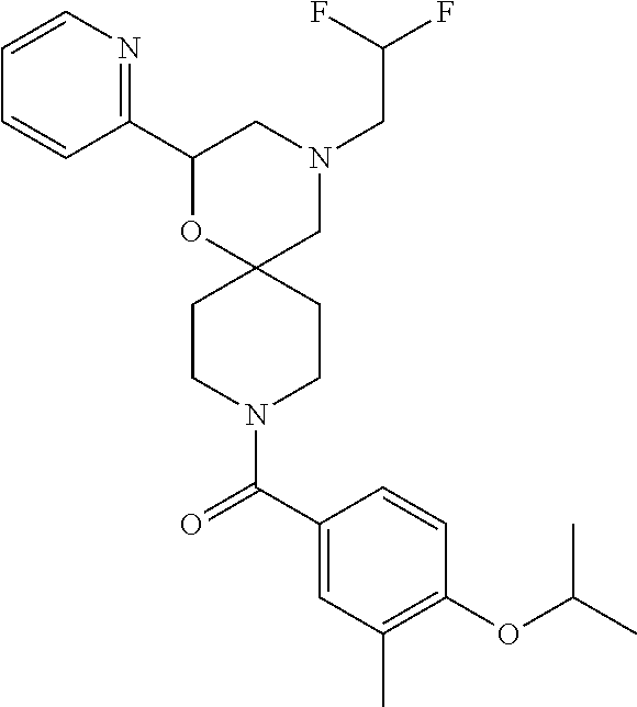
C1(C2=NC=CC=C2)OC2(CN(CC(F)F)C1)CCN(C(C1=CC(C)=C(OC(C)C)C=C1)=O)CC2
